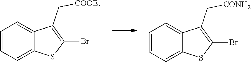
C1=CC=C2C(=C1)C(C[COOEt])=C(Br)S2.C1=CC=C2C(=C1)C(C[CONH2])=C(Br)S2
